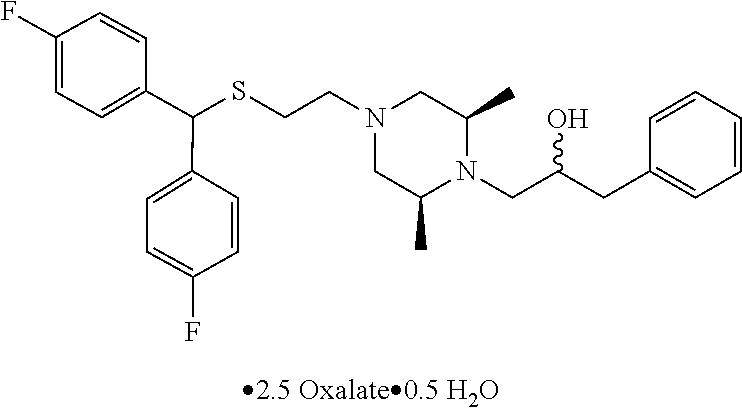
S(CCN1CC(C)N(CC(CC2=CC=CC=C2)O)C(C)C1)C(C1=CC=C(F)C=C1)C1=CC=C(F)C=C1
